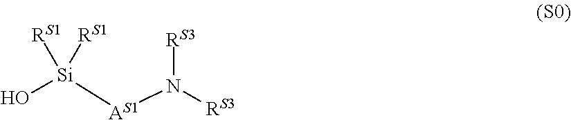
[Si]([RS1])([RS1])([AS1]N([RS3])[RS3])O
